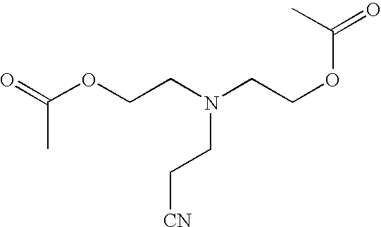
C(OCCN(CCOC(C)=O)CC[CN])(C)=O
